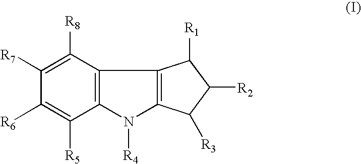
C12=C(C([R8])=C([R7])C([R6])=C1[R5])C1=C(N2[R4])C([R3])C([R2])C1[R1]
